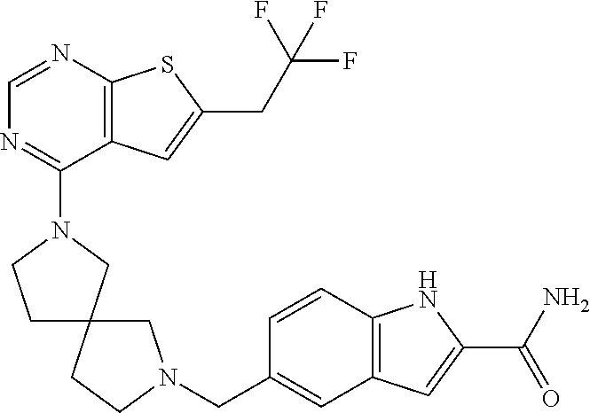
C1=NC2=C(C(N3CC4(CC3)CN(CC3=CC5=C(C=C3)NC(C(N)=O)=C5)CC4)=N1)C=C(CC(F)(F)F)S2
